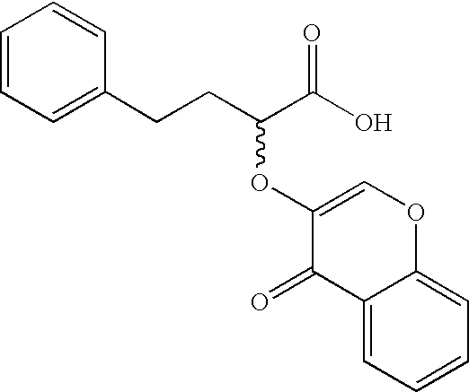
C1=CC=C(CCC(C(O)=O)OC2=COC3=CC=CC=C3C2=O)C=C1
